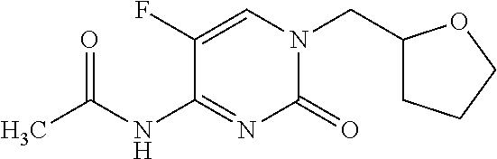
C1(CN2C(=O)N=C(NC(C)=O)C(F)=C2)CCCO1
